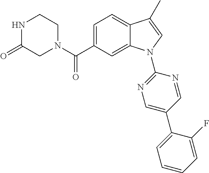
N1C(=O)CN(C(C2=CC=C3C(=C2)N(C2=NC=C(C4=CC=CC=C4F)C=N2)C=C3C)=O)CC1
